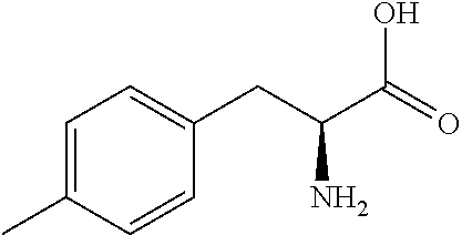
OC(=O)C(CC1=CC=C(C)C=C1)N
